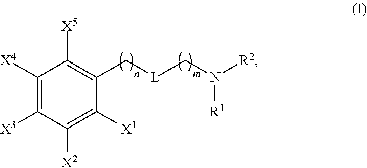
C1([X4])=C([X3])C([X2])=C([X1])C(C[L]CN([R2])[R1])=C1[X5]
